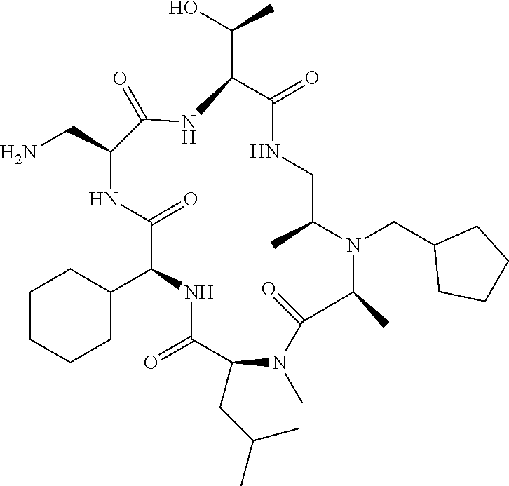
C1CCCC(C2NC(=O)C(CC(C)C)N(C)C(=O)C(C)N(CC3CCCC3)C(C)CNC(=O)C(C(O)C)NC(=O)C(CN)NC2=O)C1
